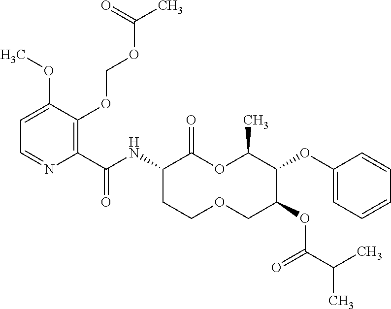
C1(C(NC2C(=O)OC(C)C(OC3=CC=CC=C3)C(OC(C(C)C)=O)COCC2)=O)=C(OCOC(C)=O)C(OC)=CC=N1
